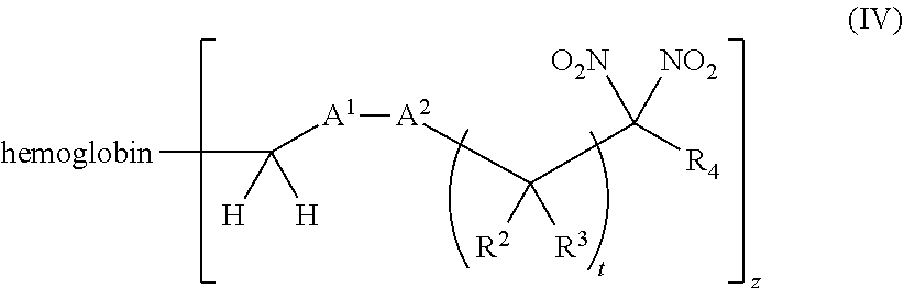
[hemoglobin]C([H])([H])[A1][A2]C(C([R4])([NO2])[O2N])([R3])[R2]
